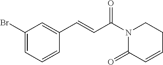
C1(Br)=CC=CC(C=CC(N2C(=O)C=CCC2)=O)=C1
